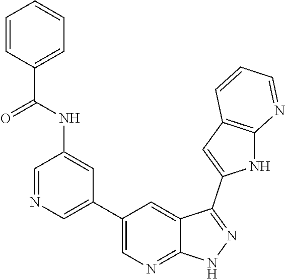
C1(C2=CN=CC(NC(C3=CC=CC=C3)=O)=C2)=CN=C2C(=C1)C(C1=CC3=C(N1)N=CC=C3)=NN2
